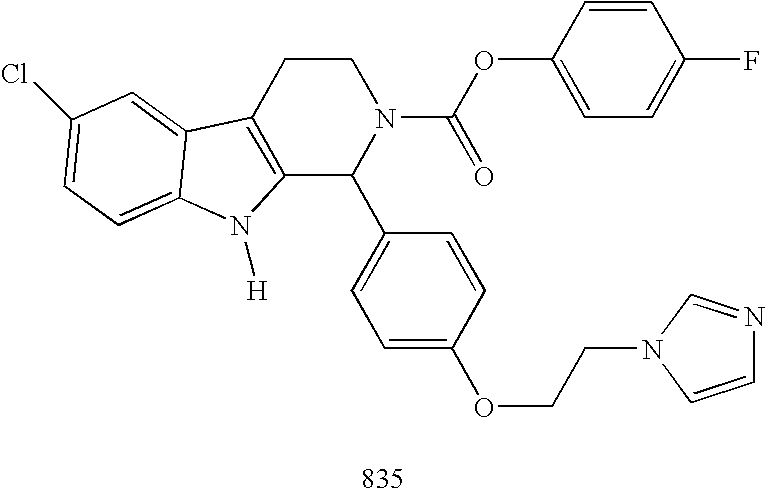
C12=C(CCN(C(OC3=CC=C(F)C=C3)=O)C1C1=CC=C(OCCN3C=CN=C3)C=C1)C1=CC(Cl)=CC=C1N2[H]
